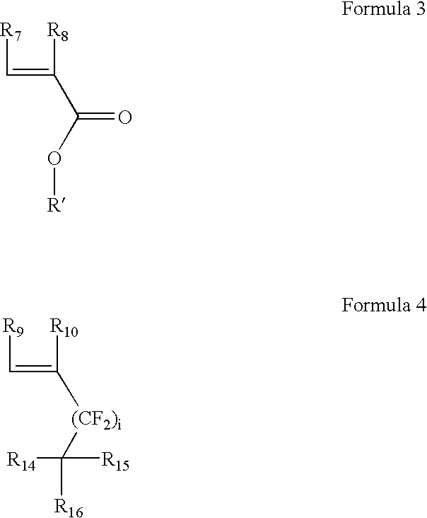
[R9]C=C([R10])[(CF2)i]C([R15])([R14])[R16].[R7]C=C([R8])C(=O)O[R]
